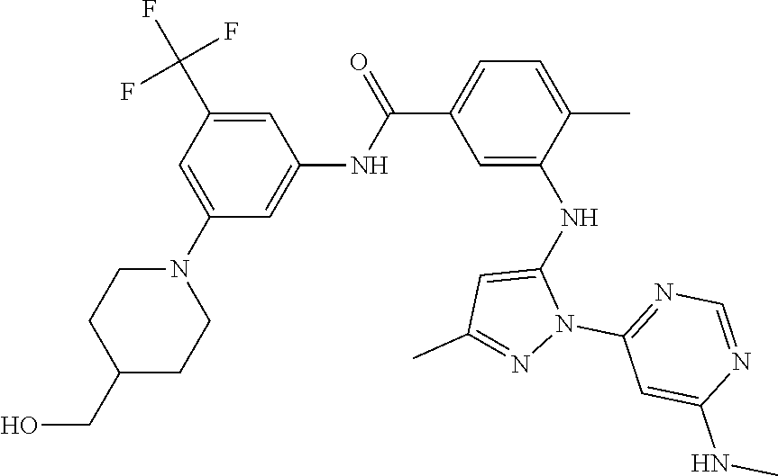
C1=C(N2CCC(CO)CC2)C=C(NC(C2=CC=C(C)C(NC3=CC(C)=NN3C3=NC=NC(NC)=C3)=C2)=O)C=C1C(F)(F)F
